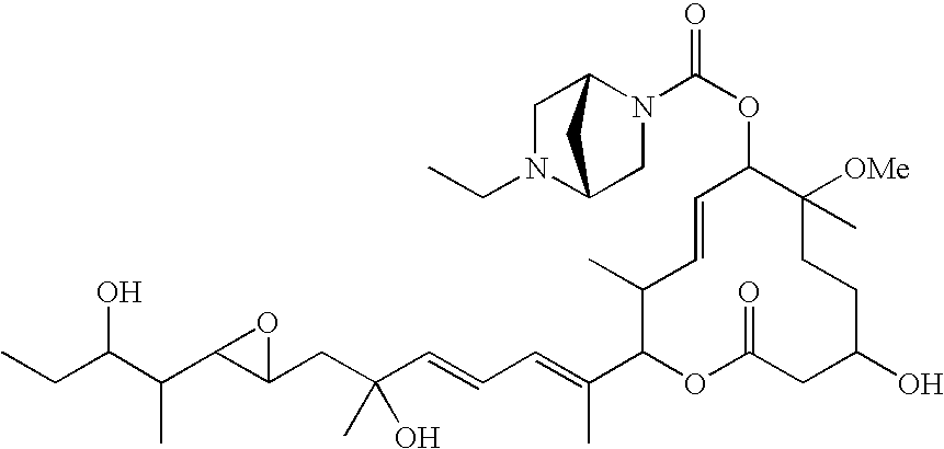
CCC(C(C1C(CC(C=CC=C(C2OC(=O)CC(O)CCC([OMe])(C)C(OC(N3C4CN(CC)C(C3)C4)=O)C=CC2C)C)(O)C)O1)C)O
